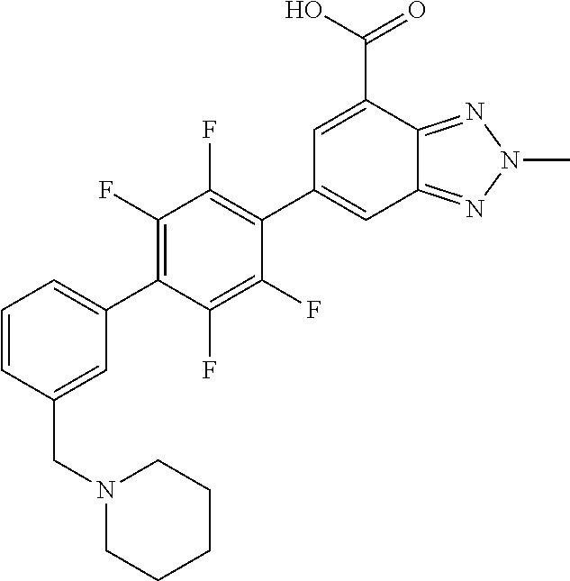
C12=NN(C)N=C1C(C(O)=O)=CC(C1=C(F)C(F)=C(C3=CC=CC(CN4CCCCC4)=C3)C(F)=C1F)=C2
